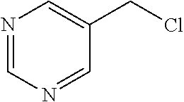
N1=CN=CC(CCl)=C1
